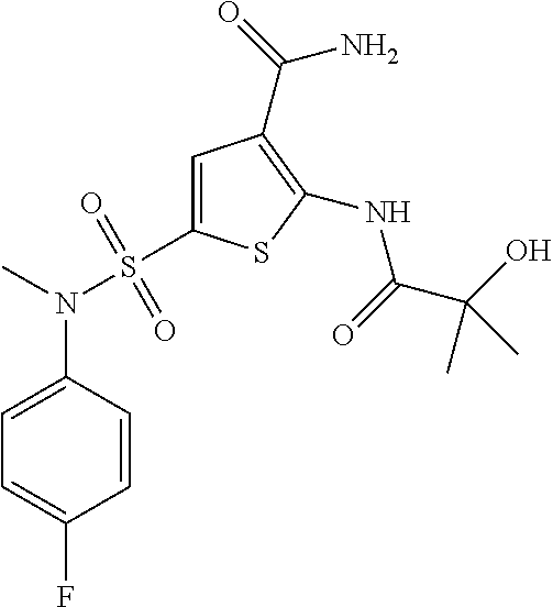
C1(NC(=O)C(O)(C)C)=C(C(=O)N)C=C(S(N(C2=CC=C(F)C=C2)C)(=O)=O)S1
